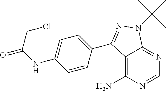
C12=C(N)N=CN=C1N(C(C)(C)C)N=C2C1=CC=C(NC(=O)CCl)C=C1
